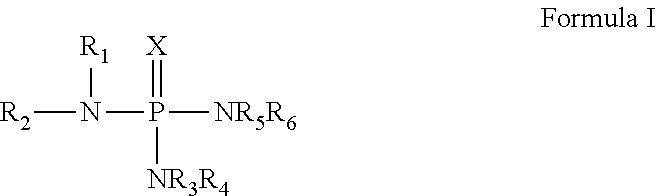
[R2]N(P([NR5R6])(=[X])[NR3R4])[R1]
